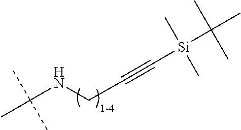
C(NCC#C[Si](C)(C)C(C)(C)C)(C)(C)C
